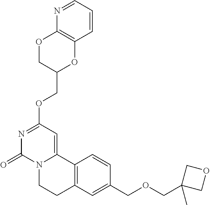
N1=CC=CC2=C1OCC(COC1=NC(=O)N3C(=C1)C1=C(CC3)C=C(COCC3(C)COC3)C=C1)O2
